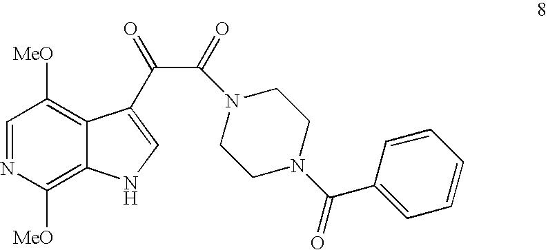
C1=NC([MeO])=C2C(=C1[MeO])C(C(=O)C(N1CCN(C(C3=CC=CC=C3)=O)CC1)=O)=CN2
